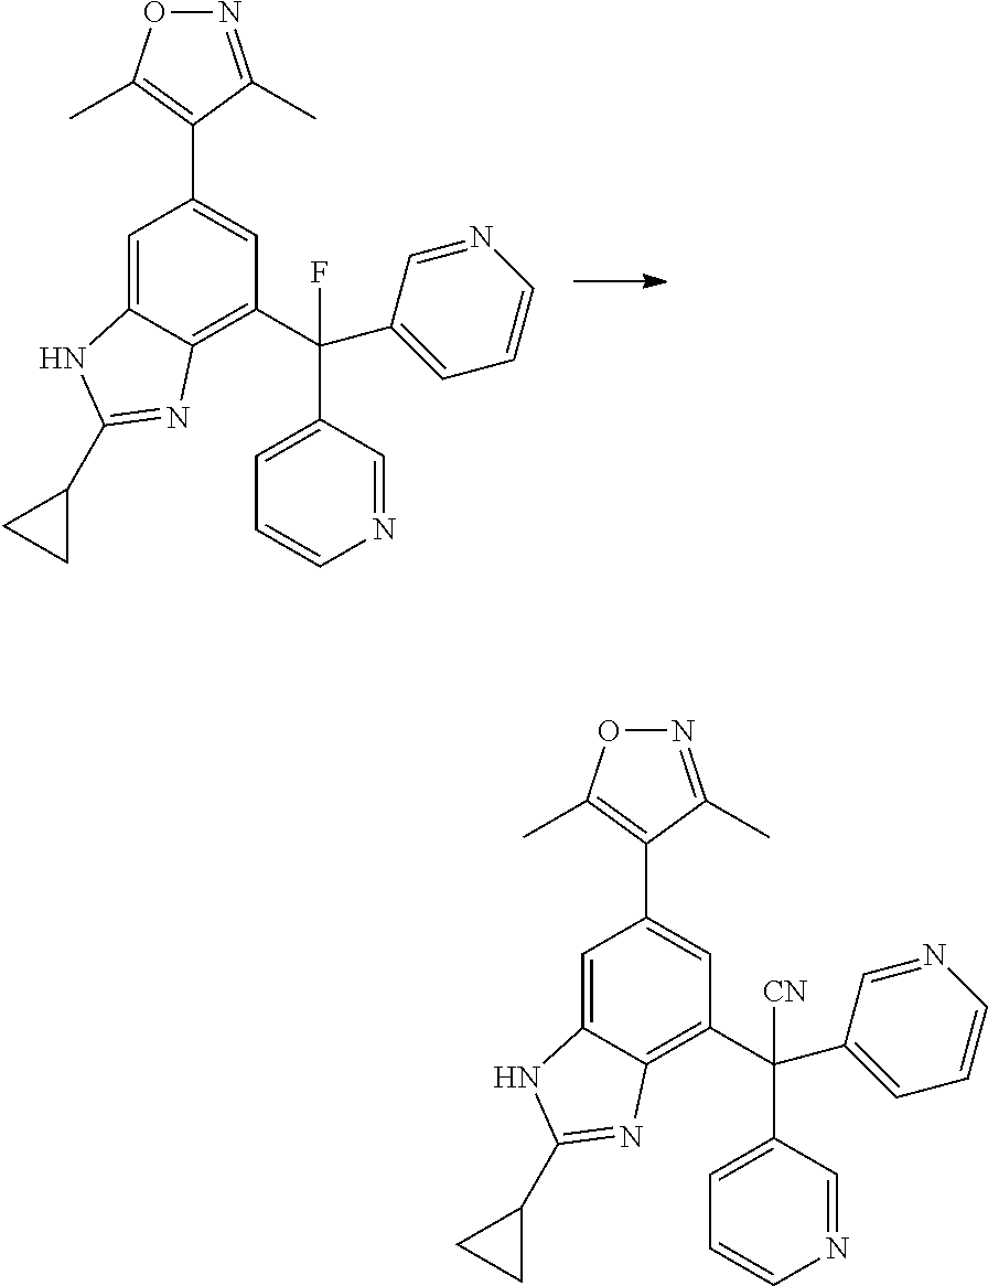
C1=C2C(=C(C(C3=CC=CN=C3)(C3=CC=CN=C3)F)C=C1C1=C(C)ON=C1C)N=C(C1CC1)N2.C1=C2C(=C(C(C3=CC=CN=C3)(C3=CC=CN=C3)[CN])C=C1C1=C(C)ON=C1C)N=C(C1CC1)N2
